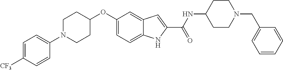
C1(N2CCC(OC3=CC=C4C(=C3)C=C(C(=O)NC3CCN(CC5=CC=CC=C5)CC3)N4)CC2)=CC=C([CF3])C=C1
